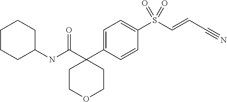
C1(NC(=O)C2(C3=CC=C(S(C=CC#N)(=O)=O)C=C3)CCOCC2)CCCCC1
